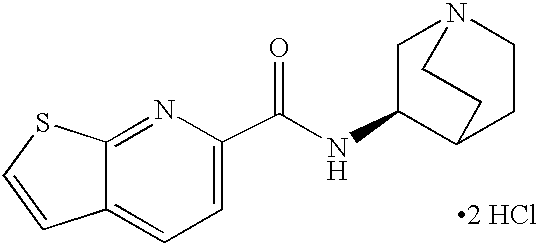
[2 HCl].C(NC1C2CCN(C1)CC2)(=O)C1=CC=C2C(=N1)SC=C2
